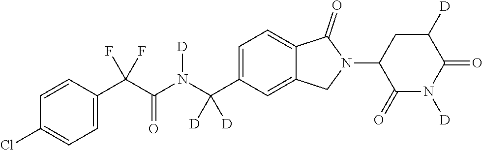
C1=CC(C(C(N(C(C2=CC=C3C(=C2)CN(C2C(=O)N([D])C(=O)C([D])C2)C3=O)([D])[D])[D])=O)(F)F)=CC=C1Cl
